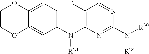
C1COC2=CC(N(C3=C(F)C=NC(N([R30])[R24])=N3)[R24])=CC=C2O1
